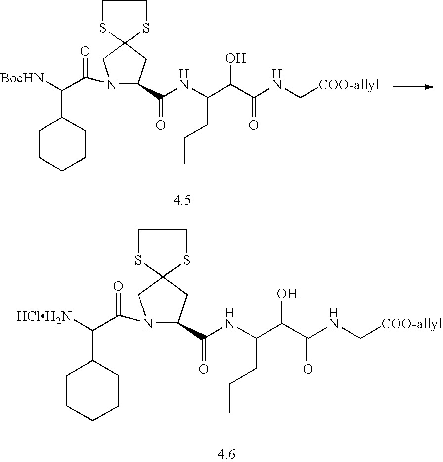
N1(C(C([HClH2N])C2CCCCC2)=O)C(C(NC(C(C(NC[COO-allyl])=O)O)CCC)=O)CC2(C1)SCCS2.N1(C(C([BocHN])C2CCCCC2)=O)C(C(NC(C(C(NC[COO-allyl])=O)O)CCC)=O)CC2(C1)SCCS2
